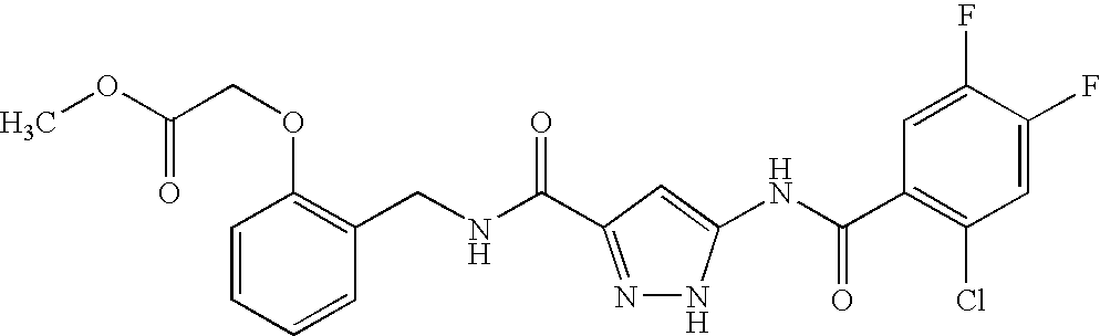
N(C(=O)C1=NNC(NC(C2=C(Cl)C=C(F)C(F)=C2)=O)=C1)CC1=C(OCC(OC)=O)C=CC=C1
